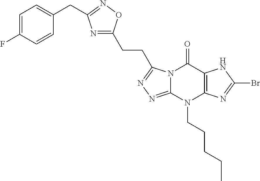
C1=C(F)C=CC(CC2=NOC(CCC3=NN=C4N3C(=O)C3=C(N4CCCCC)N=C(Br)N3)=N2)=C1
